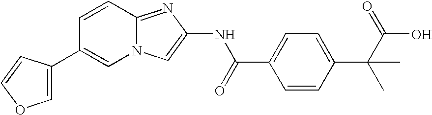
C1=CC2=NC(NC(C3=CC=C(C(C)(C)C(O)=O)C=C3)=O)=CN2C=C1C1=COC=C1
